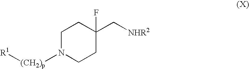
C1N([(CH2)p][R1])CCC(C[NHR2])(F)C1
